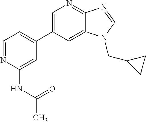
C1=NC(NC(C)=O)=CC(C2=CN=C3C(=C2)N(CC2CC2)C=N3)=C1
